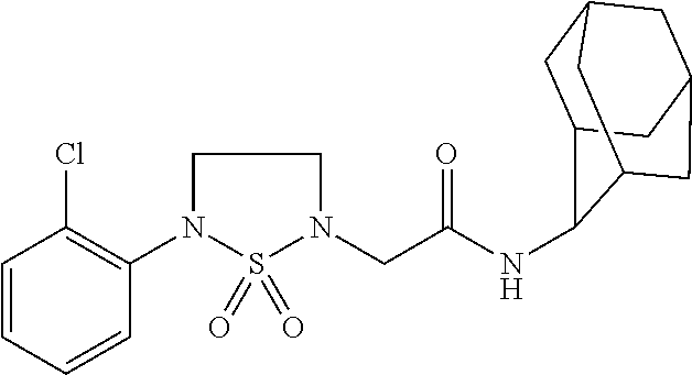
C1(N2CCN(CC(=O)NC3C4CC5CC(CC3C5)C4)S2(=O)=O)=C(Cl)C=CC=C1
